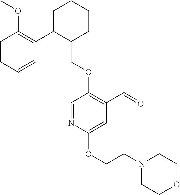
C1C(C2=C(OC)C=CC=C2)C(COC2=C(C=O)C=C(OCCN3CCOCC3)N=C2)CCC1
